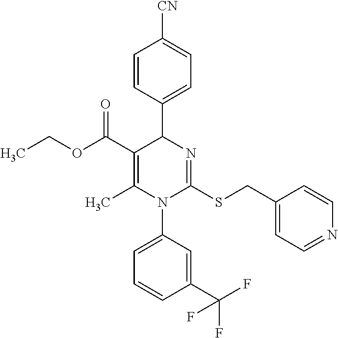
C1=CC(C2C(C(=O)OCC)=C(C)N(C3=CC=CC(C(F)(F)F)=C3)C(SCC3=CC=NC=C3)=N2)=CC=C1[CN]
